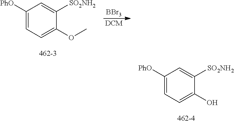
[BBr3].C1([PhO])=CC=C(OC)C([SO2NH2])=C1.[DCM].C1([PhO])=CC=C(O)C([SO2NH2])=C1
